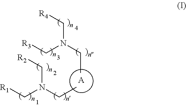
[A].CCN(C[R4])C[R3].CCN(C[R1])C[R2]
